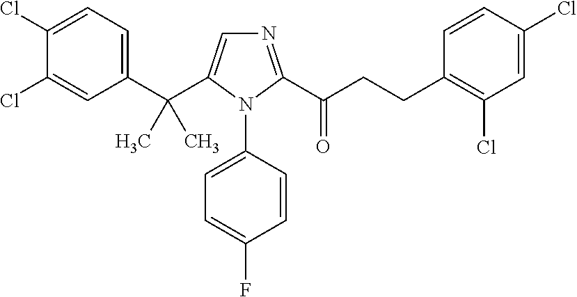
C1(C(C2=CN=C(C(CCC3=C(Cl)C=C(Cl)C=C3)=O)N2C2=CC=C(F)C=C2)(C)C)=CC=C(Cl)C(Cl)=C1
